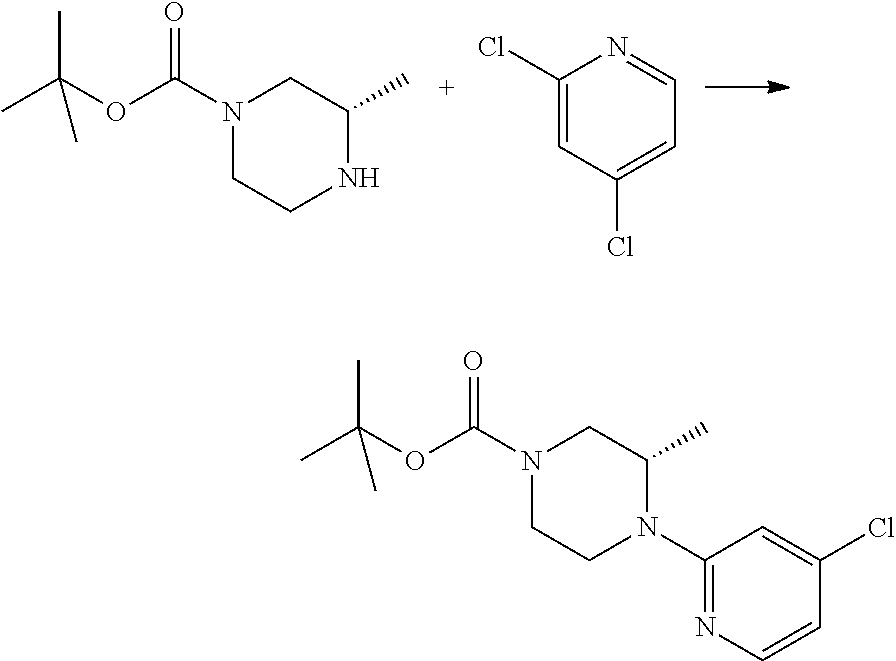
N1(C(OC(C)(C)C)=O)CCNC(C)C1.C1(Cl)=CC(Cl)=CC=N1.N1(C(OC(C)(C)C)=O)CCN(C2=NC=CC(Cl)=C2)C(C)C1
